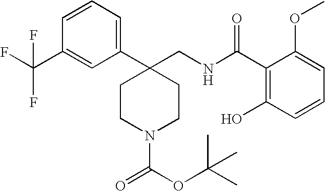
C1CC(C2=CC=CC(C(F)(F)F)=C2)(CNC(C2=C(O)C=CC=C2OC)=O)CCN1C(=O)OC(C)(C)C
